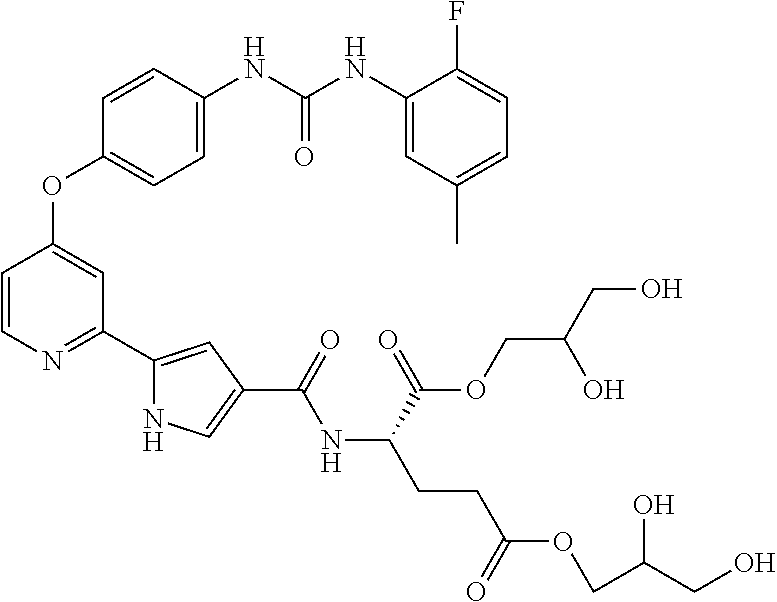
C1=CN=C(C2=CC(C(=O)NC(CCC(OCC(O)CO)=O)C(=O)OCC(CO)O)=CN2)C=C1OC1=CC=C(NC(NC2=CC(C)=CC=C2F)=O)C=C1
